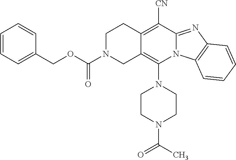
C12=C(N3CCN(C(=O)C)CC3)N3C(=NC4=C3C=CC=C4)C([CN])=C1CCN(C(OCC1=CC=CC=C1)=O)C2
